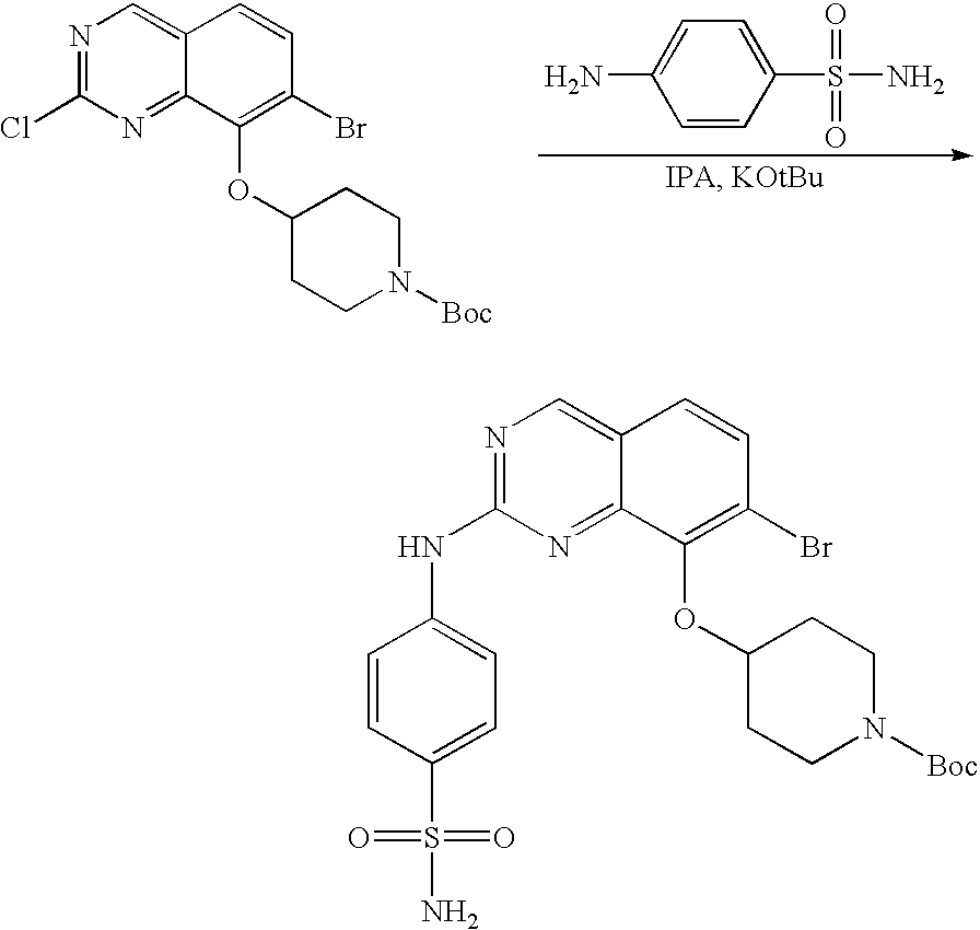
N1=C(Cl)N=C2C(=C1)C=CC(Br)=C2OC1CCN([Boc])CC1.C1=CC(S(=O)(=O)N)=CC=C1N.N1=C(NC2=CC=C(S(=O)(=O)N)C=C2)N=C2C(=C1)C=CC(Br)=C2OC1CCN([Boc])CC1
